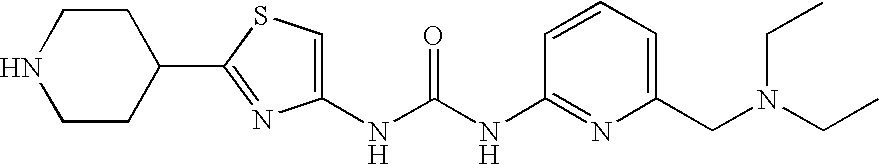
N(C(NC1=NC(CN(CC)CC)=CC=C1)=O)C1=CSC(C2CCNCC2)=N1
